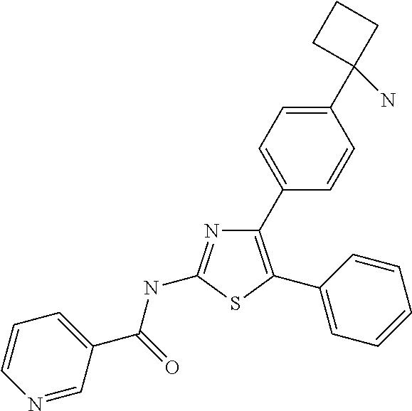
N1=C(NC(C2=CC=CN=C2)=O)SC(C2=CC=CC=C2)=C1C1=CC=C(C2(N)CCC2)C=C1
